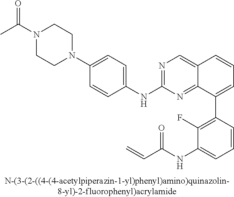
N1=C(NC2=CC=C(N3CCN(C(C)=O)CC3)C=C2)N=C2C(=C1)C=CC=C2C1=C(F)C(NC(C=C)=O)=CC=C1
